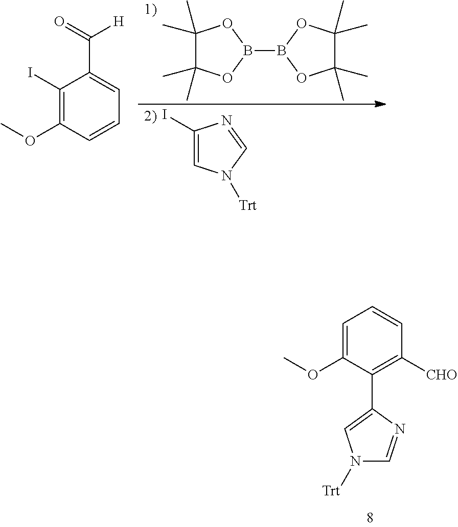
C1=C(OC)C(C2=CN([Trt])C=N2)=C([CHO])C=C1.C1(C)(C)C(C)(C)OB(B2OC(C)(C)C(C)(C)O2)O1.C1(I)=CN([Trt])C=N1.C1(I)=C(OC)C=CC=C1C(=O)[H]
